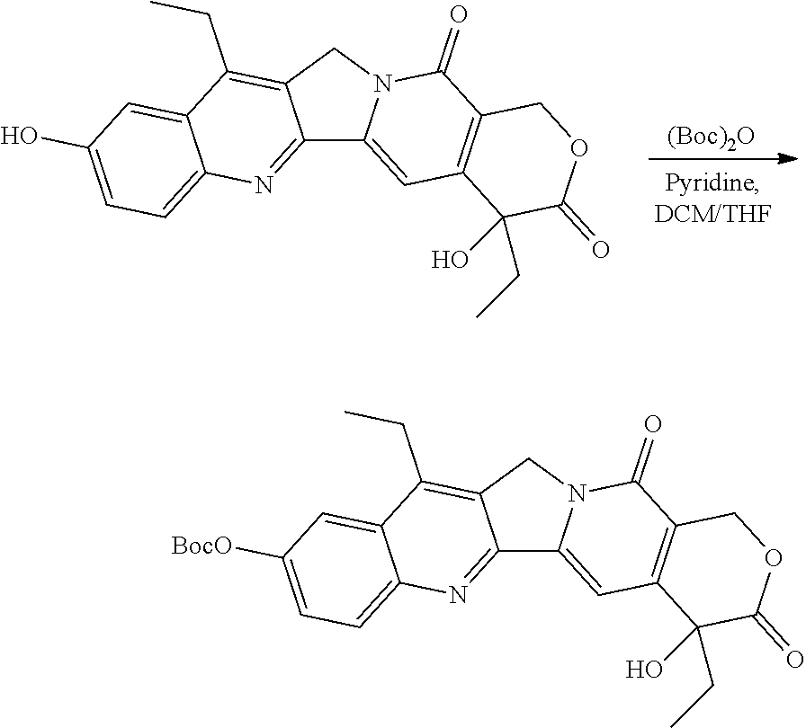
[(Boc)2O].C12=NC3=CC=C(O)C=C3C(CC)=C1CN1C2=CC2=C(C1=O)COC(=O)C2(CC)O.C12=NC3=CC=C([BocO])C=C3C(CC)=C1CN1C2=CC2=C(C1=O)COC(=O)C2(CC)O
